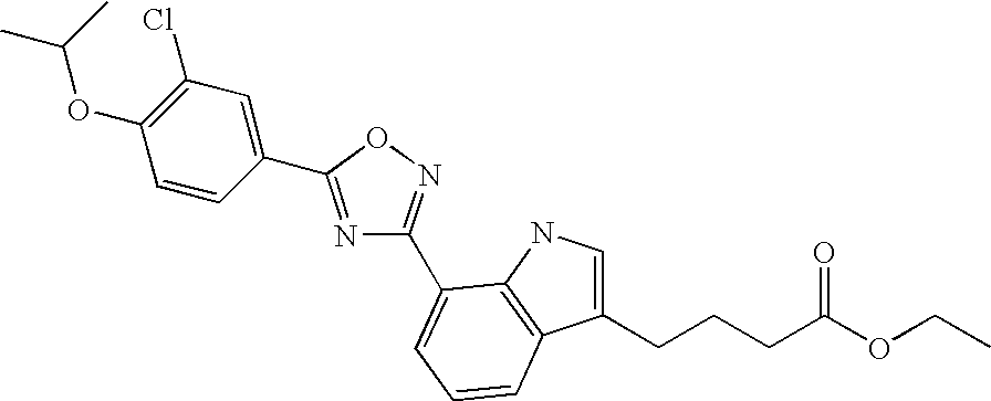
N1=C(C2=CC(Cl)=C(OC(C)C)C=C2)ON=C1C1=CC=CC2=C1NC=C2CCCC(OCC)=O
